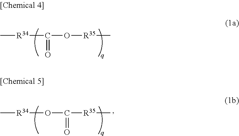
C[R34]C(O[R35]C)=O.C[R34]OC([R35]C)=O
